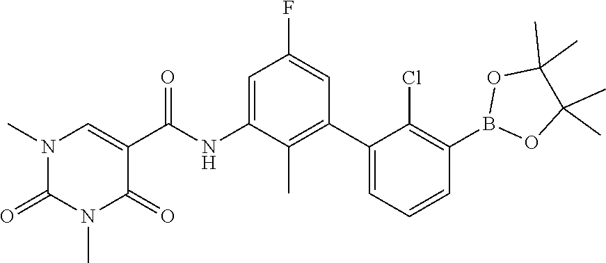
O1B(C2=C(Cl)C(C3=C(C)C(NC(C4=CN(C)C(=O)N(C)C4=O)=O)=CC(F)=C3)=CC=C2)OC(C)(C)C1(C)C
